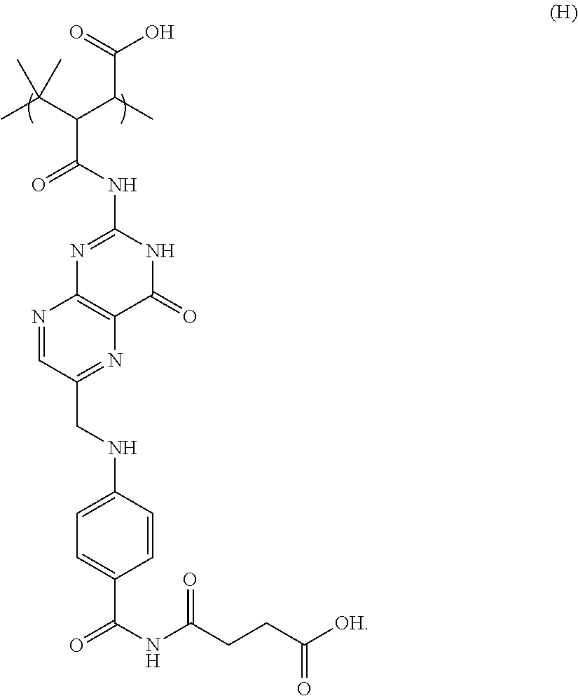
CC(C(C(C)C(=O)O)C(=O)NC1=NC2=C(C(=O)N1)N=C(CNC1=CC=C(C(NC(=O)CCC([OH])=O)=O)C=C1)C=N2)(C)C
